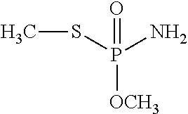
CSP(N)([OCH3])=O
